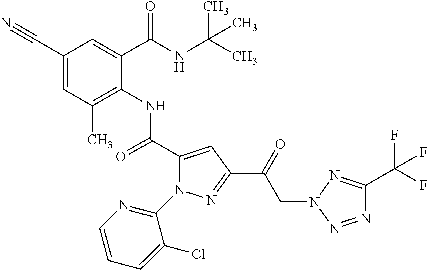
C1(C#N)=CC(C)=C(NC(C2=CC(C(=O)CN3N=C(C(F)(F)F)N=N3)=NN2C2=NC=CC=C2Cl)=O)C(C(NC(C)(C)C)=O)=C1
